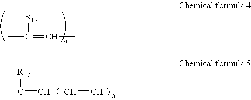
CC(=CC)[R17].CC(=CC=CC)[R17]
